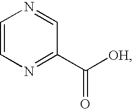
C1=CN=C(C([OH])=O)C=N1
